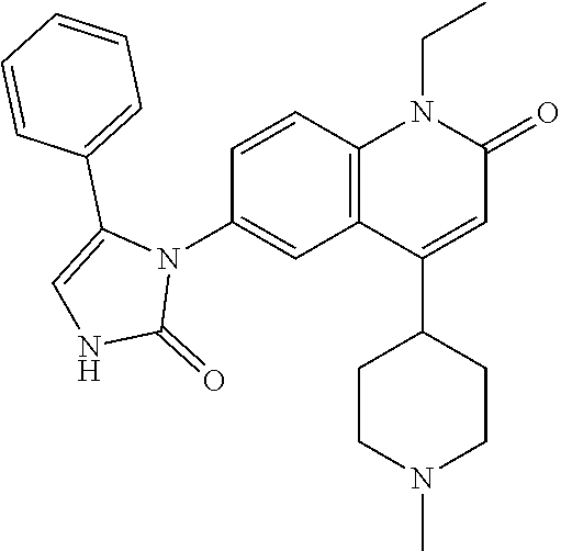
N1(C2=CC3=C(C=C2)N(CC)C(=O)C=C3C2CCN(C)CC2)C(C2=CC=CC=C2)=CNC1=O
